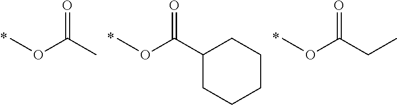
COC(C)=O.COC(C1CCCCC1)=O.COC(CC)=O
